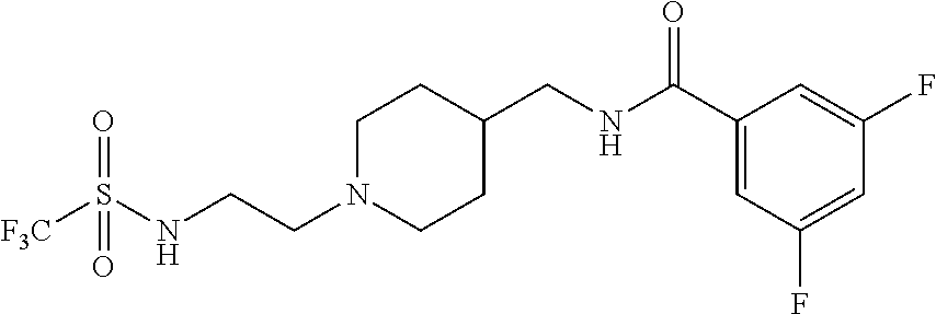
N(CCN1CCC(CNC(C2=CC(F)=CC(F)=C2)=O)CC1)S([F3C])(=O)=O
